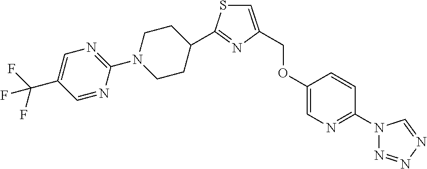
C1=C(COC2=CN=C(N3N=NN=C3)C=C2)N=C(C2CCN(C3=NC=C(C(F)(F)F)C=N3)CC2)S1
